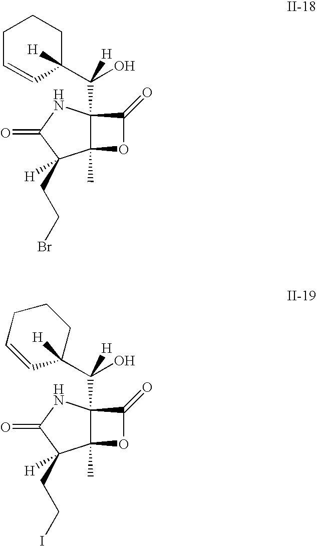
C12(C)C(C(C3([H])CCCC=C3)(O)[H])(NC(=O)C1(CCBr)[H])C(=O)O2.C12(C)C(C(C3([H])CCCC=C3)(O)[H])(NC(=O)C1(CCI)[H])C(=O)O2
